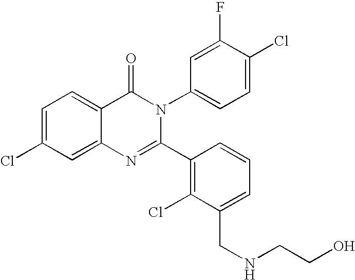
C1=C(Cl)C=C2C(=C1)C(=O)N(C1=CC=C(Cl)C(F)=C1)C(C1=C(Cl)C(CNCCO)=CC=C1)=N2
